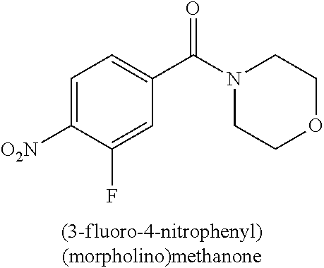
C1=C(F)C([O2N])=CC=C1C(=O)N1CCOCC1
